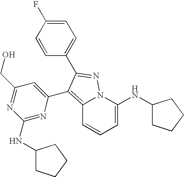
C12=C(C3=CC(CO)=NC(NC4CCCC4)=N3)C(C3=CC=C(F)C=C3)=NN1C(NC1CCCC1)=CC=C2
